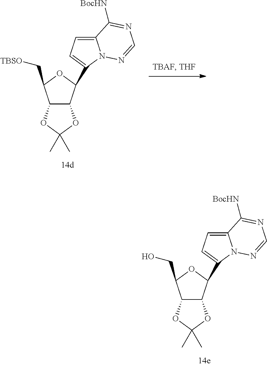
C12C(C(C3=CC=C4N3N=CN=C4[BocHN])OC1CO)OC(C)(C)O2.C12C(C(C3=CC=C4N3N=CN=C4[BocHN])OC1C[TBSO])OC(C)(C)O2
